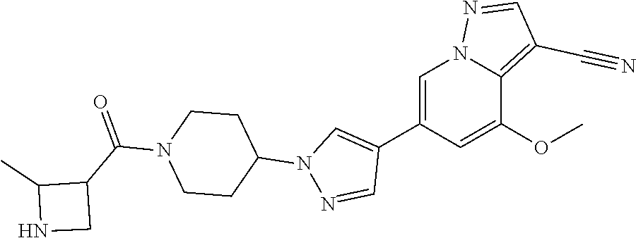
C1(C2=CN(C3CCN(C(C4CNC4C)=O)CC3)N=C2)=CN2C(=C(C#N)C=N2)C(OC)=C1
